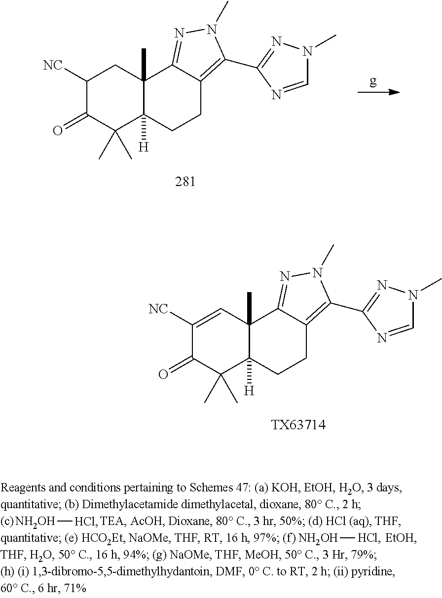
C1([NC])=CC2(C)C([H])(C(C)(C)C1=O)CCC1=C(C3=NN(C)C=N3)N(C)N=C21.[TX63714].C1([NC])CC2(C)C([H])(C(C)(C)C1=O)CCC1=C(C3=NN(C)C=N3)N(C)N=C21.[NH2OH][HCl].[NH2OH][HCl]
